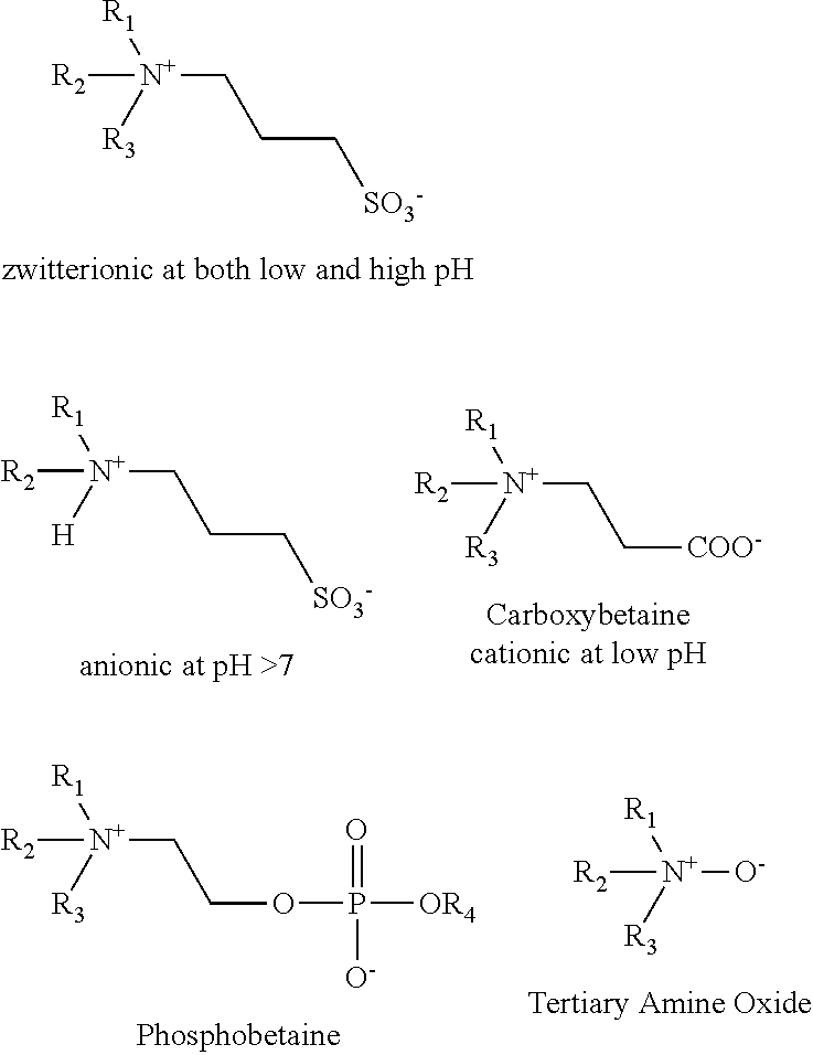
[N+](CCC[SO3-])([R1])([R3])[R2].[N+](CCC[SO3-])([R1])([H])[R2].[N+](CC[COO-])([R1])([R3])[R2].[N+](CCOP(=O)([O-])[OR4])([R1])([R3])[R2].[N+]([O-])([R1])([R3])[R2]
